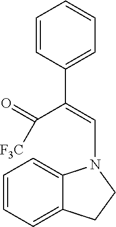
C1=CC(C(=CN2C3=CC=CC=C3CC2)C(=O)[F3C])=CC=C1
